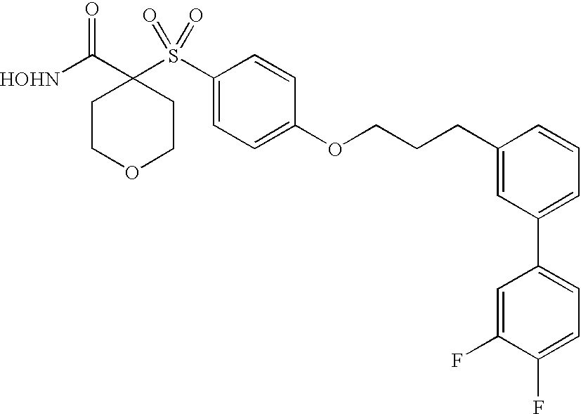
[HOHN]C(C1(S(C2=CC=C(OCCCC3=CC(C4=CC=C(F)C(F)=C4)=CC=C3)C=C2)(=O)=O)CCOCC1)=O
